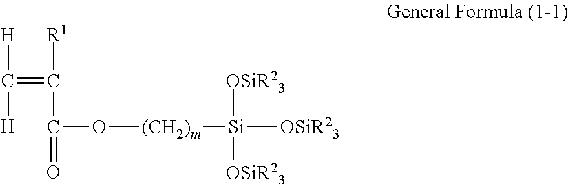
C(=O)(O[(CH2)m][Si]([OSiR23])([OSiR23])[OSiR23])C(=C([H])[H])[R1]
